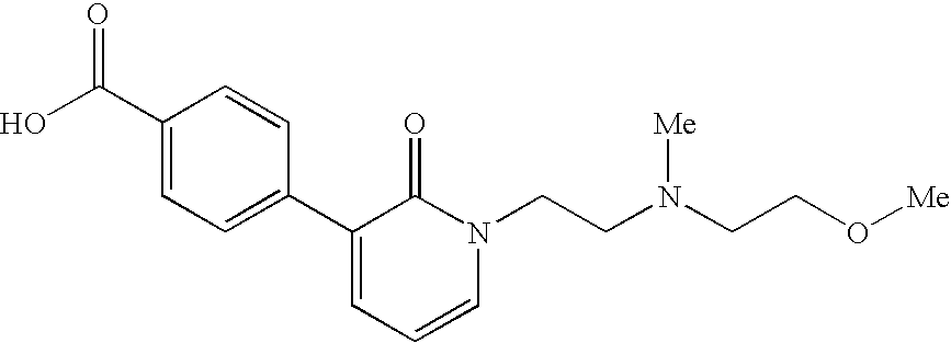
OC(C1=CC=C(C2=CC=CN(CCN(CCO[Me])[Me])C2=O)C=C1)=O
